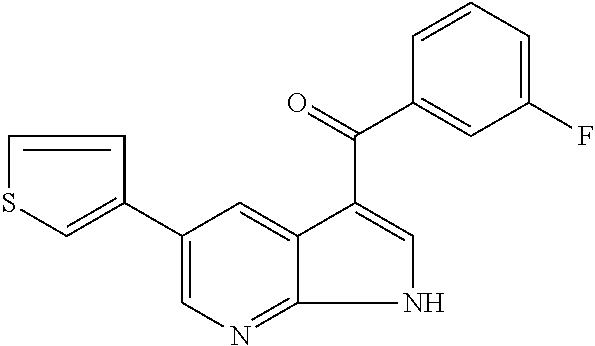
C1(C2=CSC=C2)=CN=C2NC=C(C(C3=CC(F)=CC=C3)=O)C2=C1
